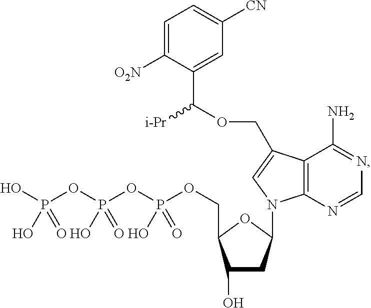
C1=C([O2N])C(C(OCC2=CN(C3CC(O)C(COP(OP(OP(O)(O)=O)(O)=O)(O)=O)O3)C3=C2C(N)=NC=N3)[i-Pr])=CC([CN])=C1
